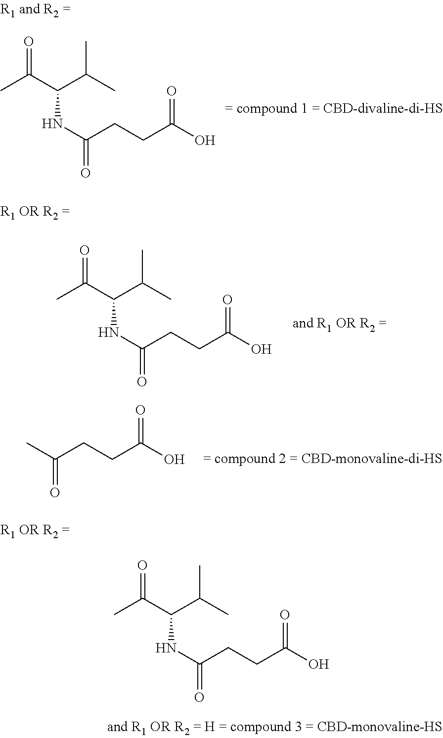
CC(C(C(C)C)NC(=O)CCC(O)=O)=O.CC(C(C(C)C)NC(=O)CCC(O)=O)=O.C(CCC(O)=O)(C)=O.CC(C(C(C)C)NC(=O)CCC(O)=O)=O
